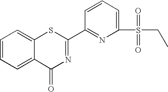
C1=CC=C(S(=O)(CC)=O)N=C1C1=NC(=O)C2=CC=CC=C2S1
